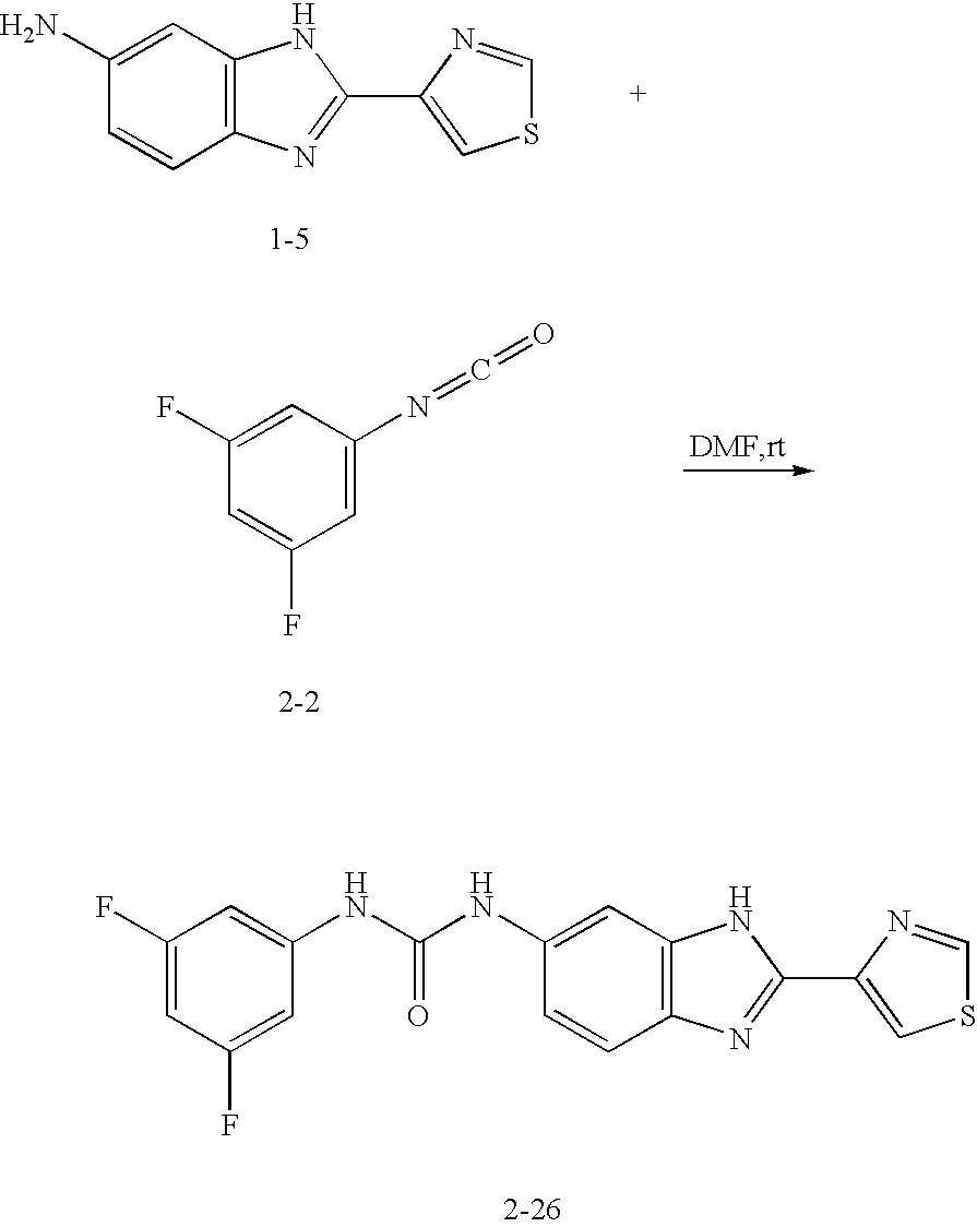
C12=C(C=C(N)C=C1)NC(C1=CSC=N1)=N2.C1(F)=CC(N=C=O)=CC(F)=C1.N(C(NC1=CC2=C(C=C1)N=C(C1=CSC=N1)N2)=O)C1=CC(F)=CC(F)=C1
